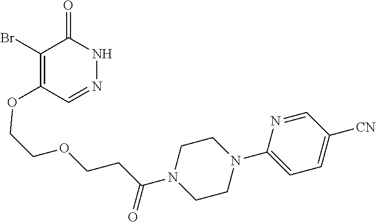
C1(Br)=C(OCCOCCC(N2CCN(C3=CC=C([CN])C=N3)CC2)=O)C=NNC1=O
